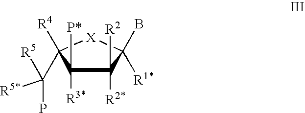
C1([R2*])([R2])C([R3*])([P*])C([R4])(C([R5*])(P)[R5])[X]C1(B)[R1*]
